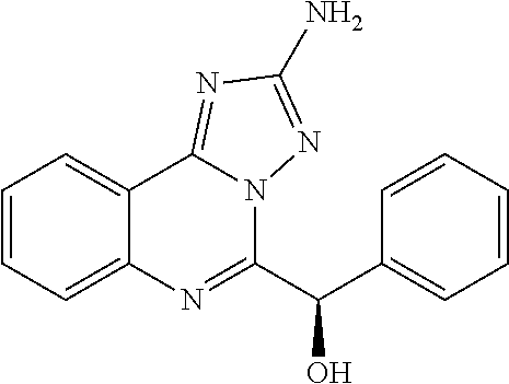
C1=CC=C2C(=C1)C1=NC(N)=NN1C(C(C1=CC=CC=C1)O)=N2
